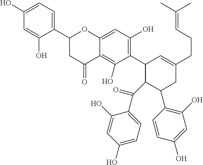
C1(O)=CC=C(C2CC(=O)C3=C(O)C(C4C(C(C5=CC=C(O)C=C5O)=O)C(C5=C(O)C=C(O)C=C5)CC(CCC=C(C)C)=C4)=C(O)C=C3O2)C(O)=C1
